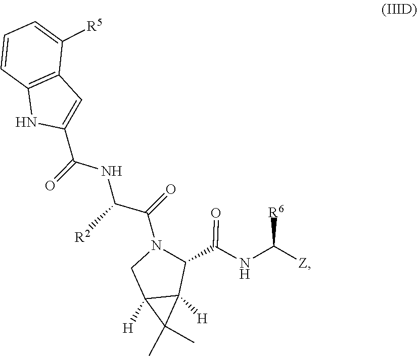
N(C(=O)C1N(C(C(NC(C2=CC3=C(C=CC=C3[R5])N2)=O)[R2])=O)CC2([H])C(C)(C)C12[H])C([Z])[R6]
